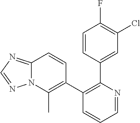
C1=CC(C2=C(C3=C(C)N4C(=NC=N4)C=C3)C=CC=N2)=CC(Cl)=C1F
